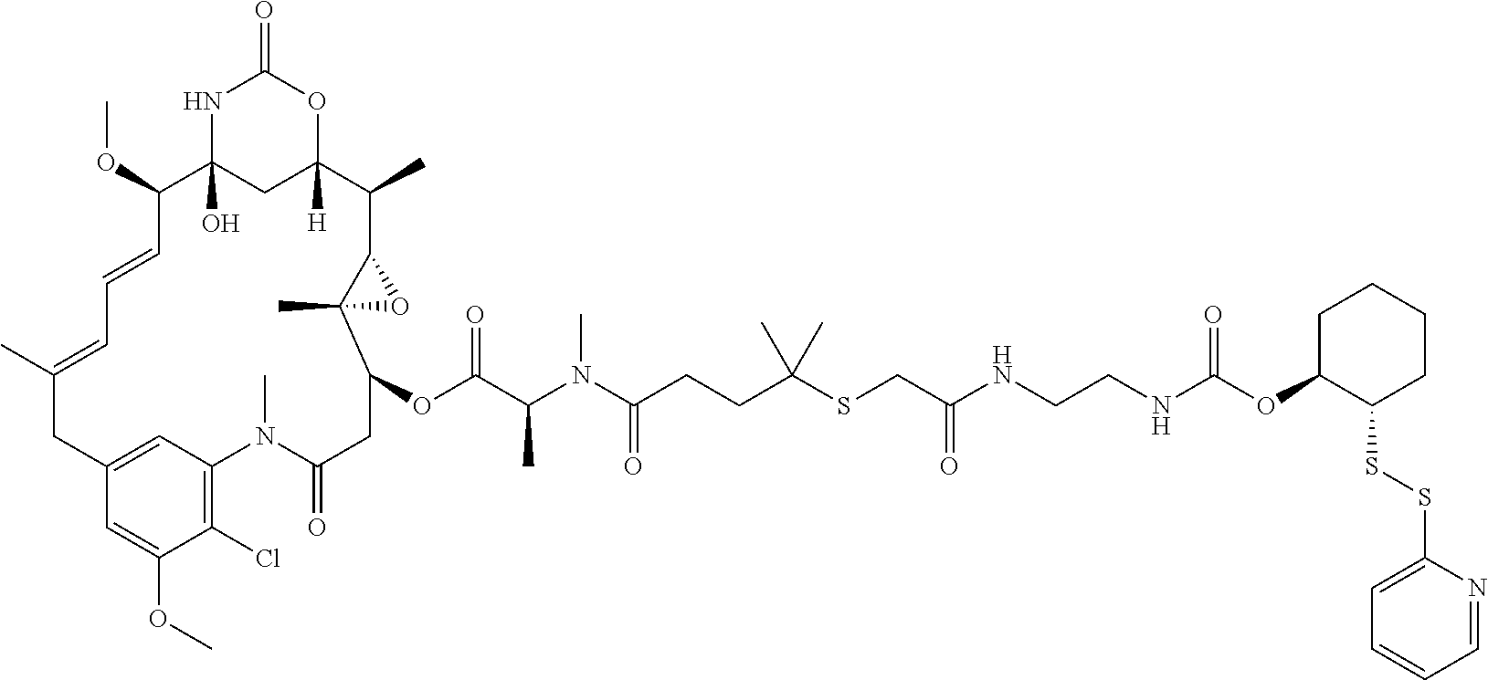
N1C2(O)CC([H])(OC1=O)C(C)C1C(C)(C(OC(C(N(C(CCC(SCC(NCCNC(OC3C(SSC4=CC=CC=N4)CCCC3)=O)=O)(C)C)=O)C)C)=O)CC(=O)N(C)C3=C(Cl)C(OC)=CC(=C3)CC(C)=CC=CC2OC)O1
